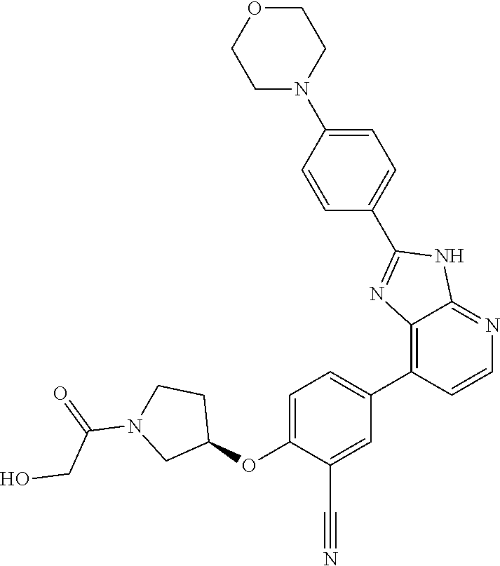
C1(OC2CCN(C(=O)CO)C2)=CC=C(C2=C3C(=NC=C2)NC(C2=CC=C(N4CCOCC4)C=C2)=N3)C=C1C#N
